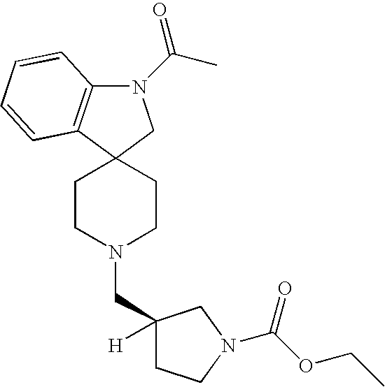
N1(C(C)=O)C2=C(C3(C1)CCN(CC1([H])CCN(C(OCC)=O)C1)CC3)C=CC=C2
